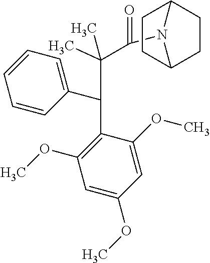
O=C(C(C(C1=C(OC)C=C(OC)C=C1OC)C1=CC=CC=C1)(C)C)N1C2CCC1CC2
